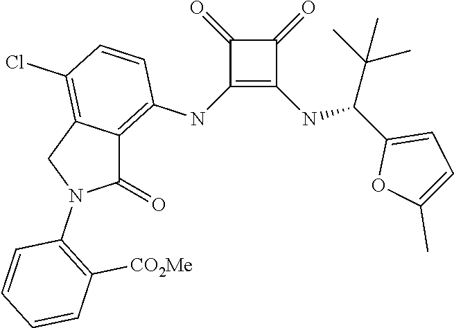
C1(NC2=C3C(=C(Cl)C=C2)CN(C2=C([CO2Me])C=CC=C2)C3=O)=C(NC(C2=CC=C(C)O2)C(C)(C)C)C(=O)C1=O
